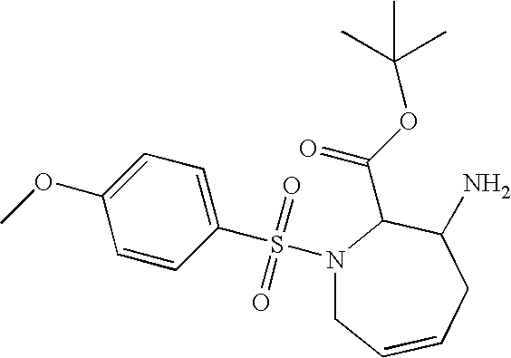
N1(S(C2=CC=C(OC)C=C2)(=O)=O)CC=CCC(N)C1C(OC(C)(C)C)=O
